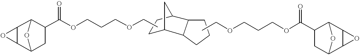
C1CCC2C3CCC(C12)C3.O1C2C1C1C(C(OCCCOCC)=O)CC2O1.CCOCCCOC(C1CC2C3C(C1O2)O3)=O
